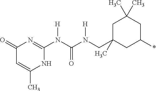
C1C(CN(C(N(C2=NC(=O)C=C(C)N2)[H])=O)[H])(C)CC(*)CC1(C)C
